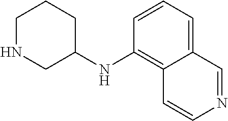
C1NCC(NC2=C3C(=CC=C2)C=NC=C3)CC1
